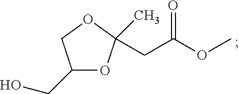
C1(CO)OC(CC(OC)=O)(C)OC1
